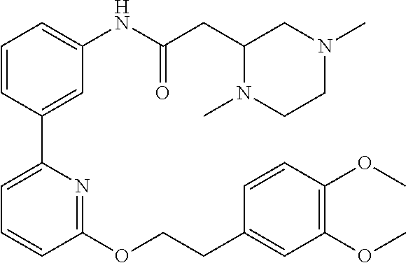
C1=CC(C2=CC=CC(OCCC3=CC(OC)=C(OC)C=C3)=N2)=CC(NC(CC2N(C)CCN(C)C2)=O)=C1
